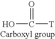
O=C([T])O
